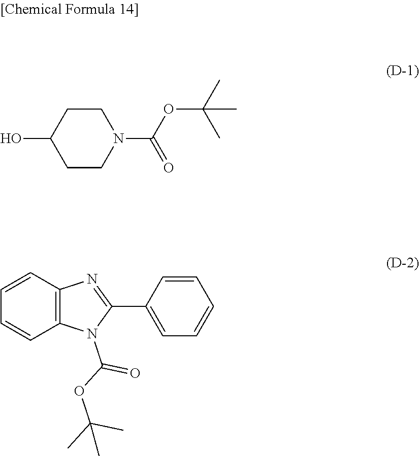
C1CC(O)CCN1C(OC(C)(C)C)=O.C1=CC2=C(C=C1)N(C(=O)OC(C)(C)C)C(C1=CC=CC=C1)=N2
